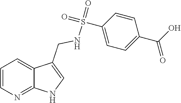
C1=CN=C2C(=C1)C(CNS(=O)(=O)C1=CC=C(C(O)=O)C=C1)=CN2
